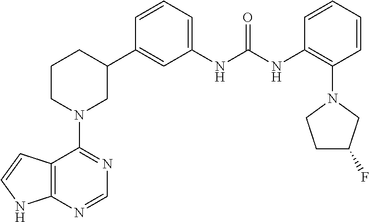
C12=C(N=CN=C1N1CC(C3=CC(NC(NC4=C(N5CCC(F)C5)C=CC=C4)=O)=CC=C3)CCC1)NC=C2
